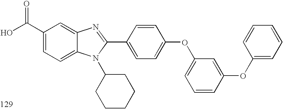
OC(C1=CC=C2C(=C1)N=C(C1=CC=C(OC3=CC=CC(OC4=CC=CC=C4)=C3)C=C1)N2C1CCCCC1)=O
